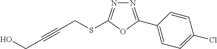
N1=C(C2=CC=C(Cl)C=C2)OC(SCC#CCO)=N1
